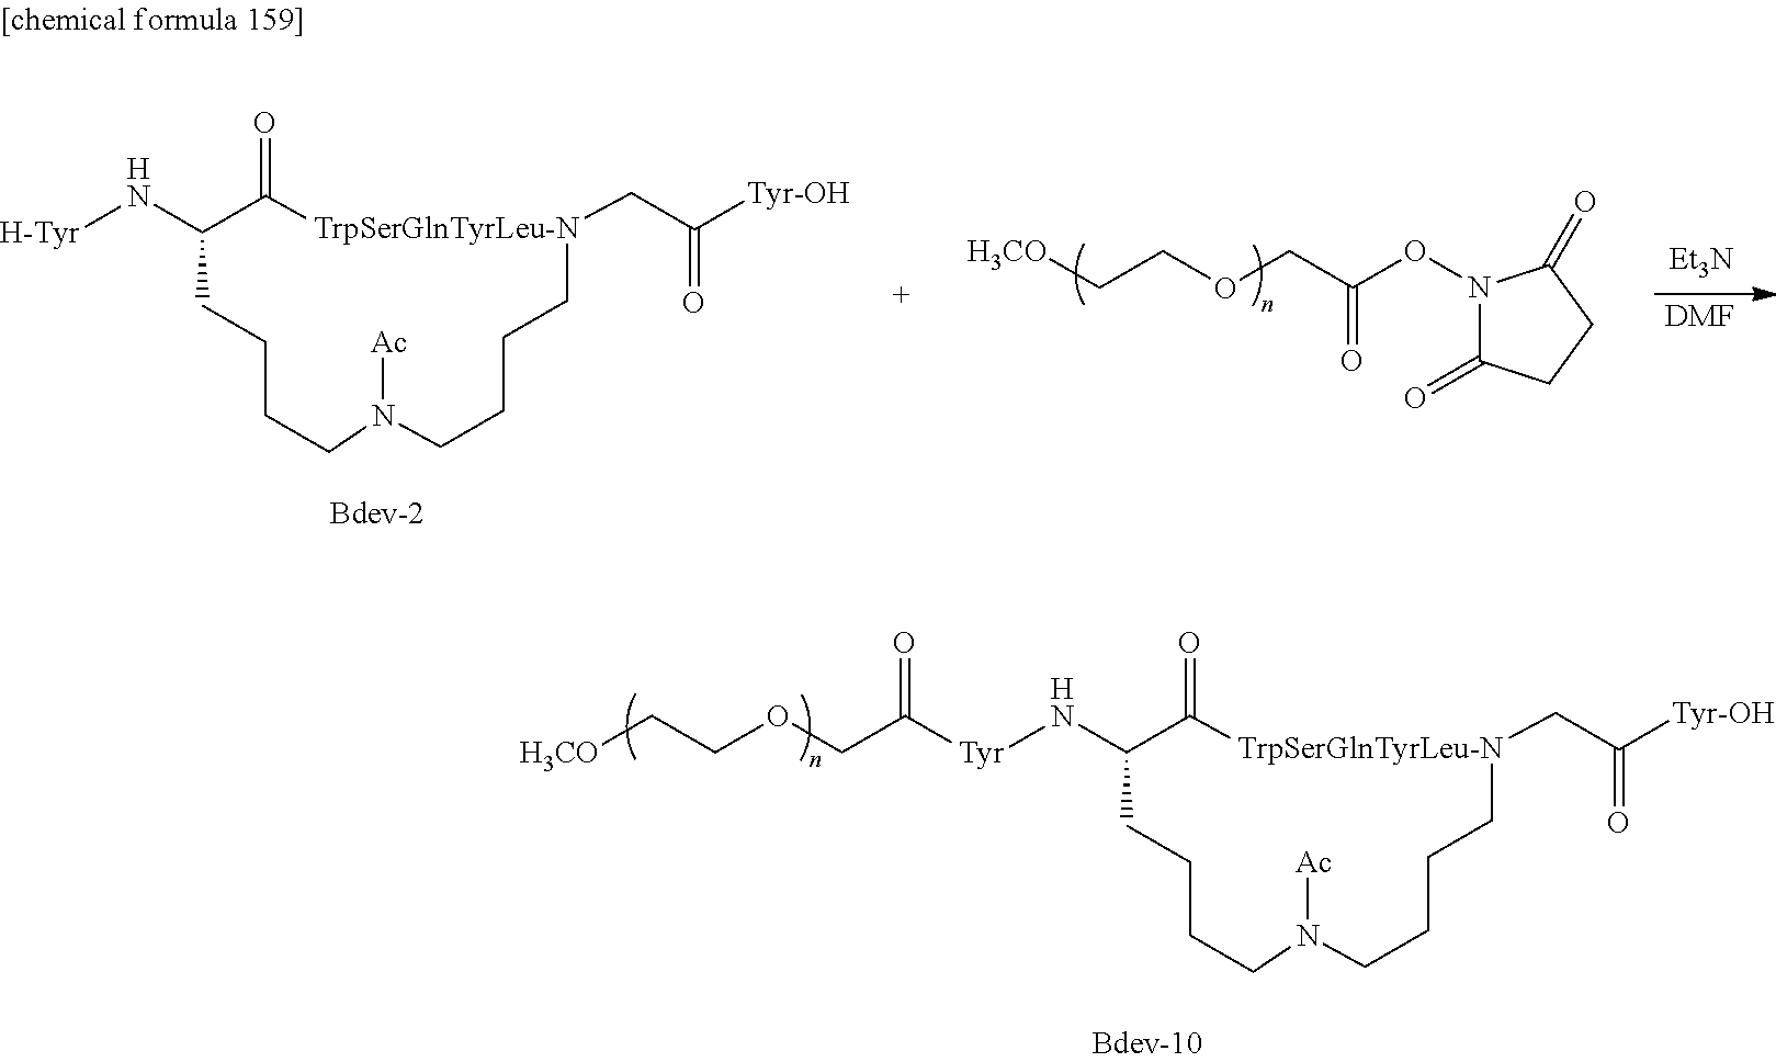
[TrpSerGlnTyrLeu-N]1(CC([Tyr-OH])=O)C(=O)C(N[Tyr]C(COCC[H3CO])=O)CCCCN([Ac])CCCC1.[TrpSerGlnTyrLeu-N]1(CC([Tyr-OH])=O)C(=O)C(N[H-Tyr])CCCCN([Ac])CCCC1.N1(OC(COCC[H3CO])=O)C(=O)CCC1=O.[Et3N].[DMF]
